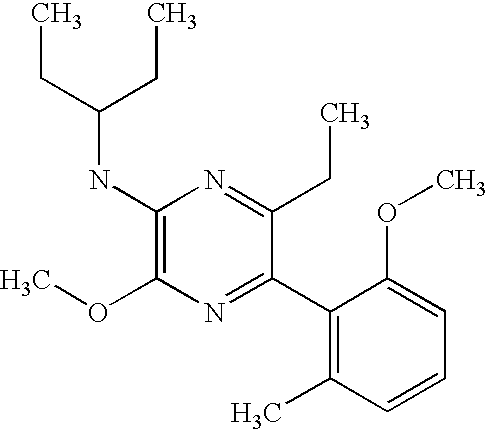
C1(NC(CC)CC)=C(OC)N=C(C2=C(C)C=CC=C2OC)C(CC)=N1
